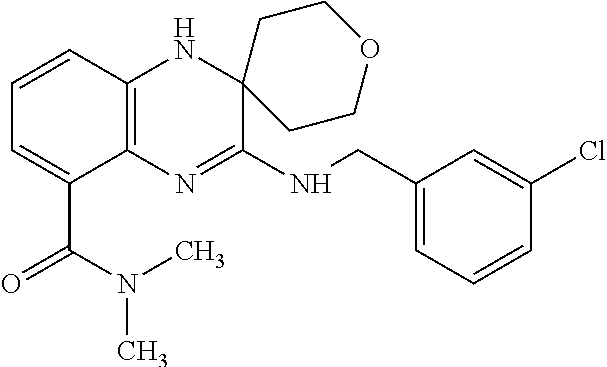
C1=CC2=C(C(C(N(C)C)=O)=C1)N=C(NCC1=CC=CC(Cl)=C1)C1(N2)CCOCC1
